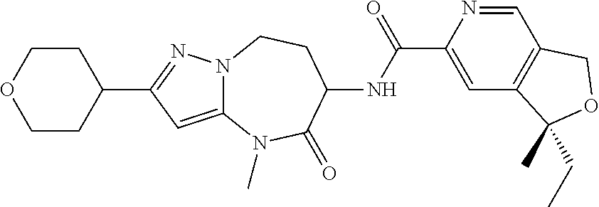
C12=CC(C3CCOCC3)=NN1CCC(NC(=O)C1=CC3=C(C=N1)COC3(C)CC)C(=O)N2C
